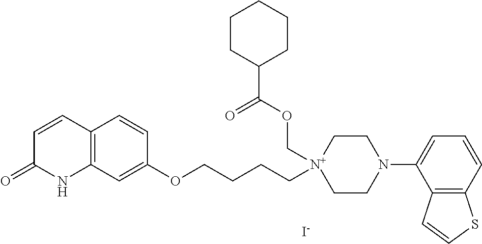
C12=C(C=C(OCCCC[N+]3(COC(C4CCCCC4)=O)CCN(C4=CC=CC5=C4C=CS5)CC3)C=C1)NC(=O)C=C2.[I-]
